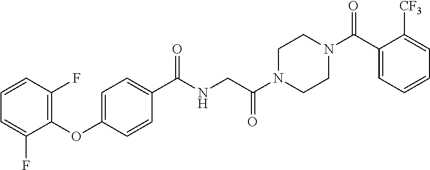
C1(OC2=C(F)C=CC=C2F)=CC=C(C(NCC(N2CCN(C(C3=CC=CC=C3[CF3])=O)CC2)=O)=O)C=C1
